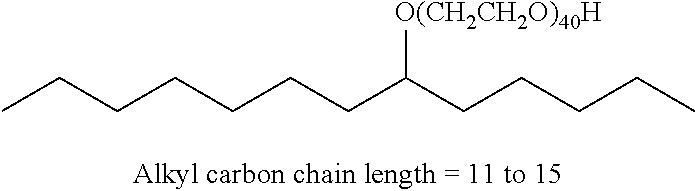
CCCCCCCC(CCCCC)[O(CH2CH2O)40H]
